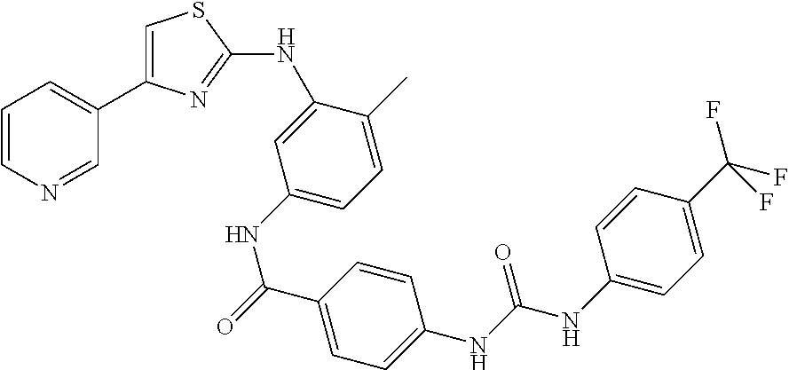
C1=CN=CC(C2=CSC(NC3=CC(NC(C4=CC=C(NC(NC5=CC=C(C(F)(F)F)C=C5)=O)C=C4)=O)=CC=C3C)=N2)=C1
